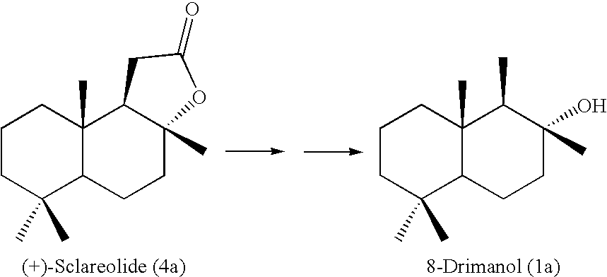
C1CC(C)(C)C2C(C)(C1)C1C(C)(CC2)OC(=O)C1.C1CC(C)(C)C2C(C)(C1)C(C)C(C)(O)CC2
